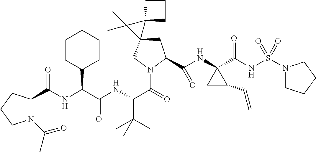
C1C(C(NC2(C(NS(N3CCCC3)(=O)=O)=O)CC2C=C)=O)N(C(C(NC(C(NC(=O)C2N(C(C)=O)CCC2)C2CCCCC2)=O)C(C)(C)C)=O)CC12C1(CCC1)C2(C)C
